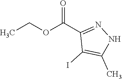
CCOC(C1=NNC(C)=C1I)=O
